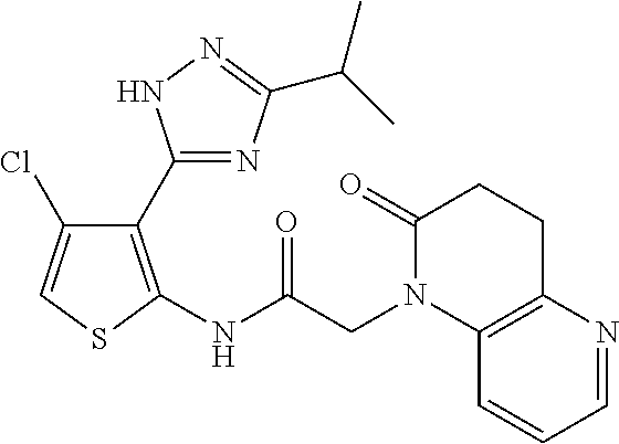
C1(C2=NC(C(C)C)=NN2)=C(NC(CN2C3=C(CCC2=O)N=CC=C3)=O)SC=C1Cl
